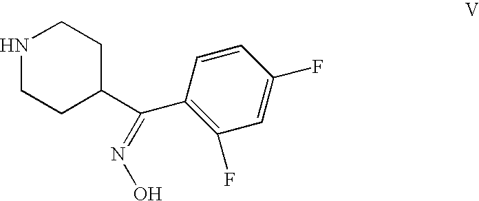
N1CCC(C(C2=C(F)C=C(F)C=C2)=NO)CC1
